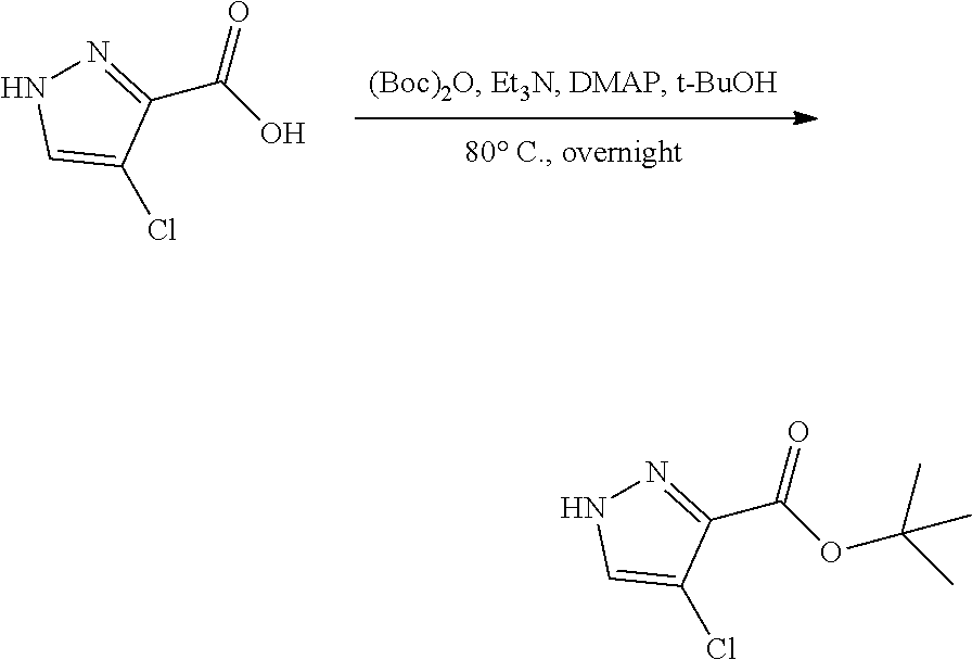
C1(C(O)=O)=NNC=C1Cl.C1(C(OC(C)(C)C)=O)=NNC=C1Cl
